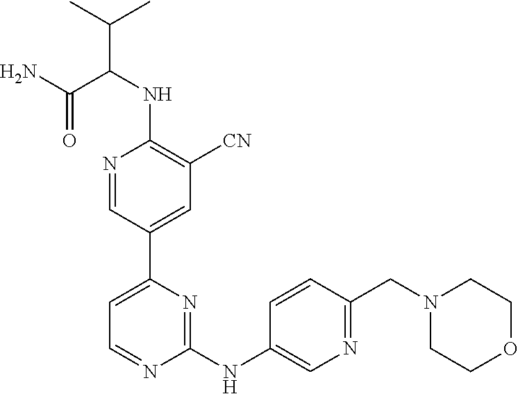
C1=NC(NC2=CN=C(CN3CCOCC3)C=C2)=NC(C2=CC([CN])=C(NC(C(N)=O)C(C)C)N=C2)=C1
